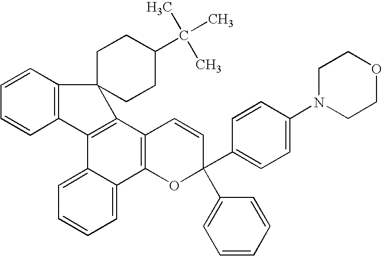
C1=CC2=C(C=C1)C1=C(C3=C(C4=CC=CC=C14)OC(C1=CC=C(N4CCOCC4)C=C1)(C1=CC=CC=C1)C=C3)C21CCC(C(C)(C)C)CC1
